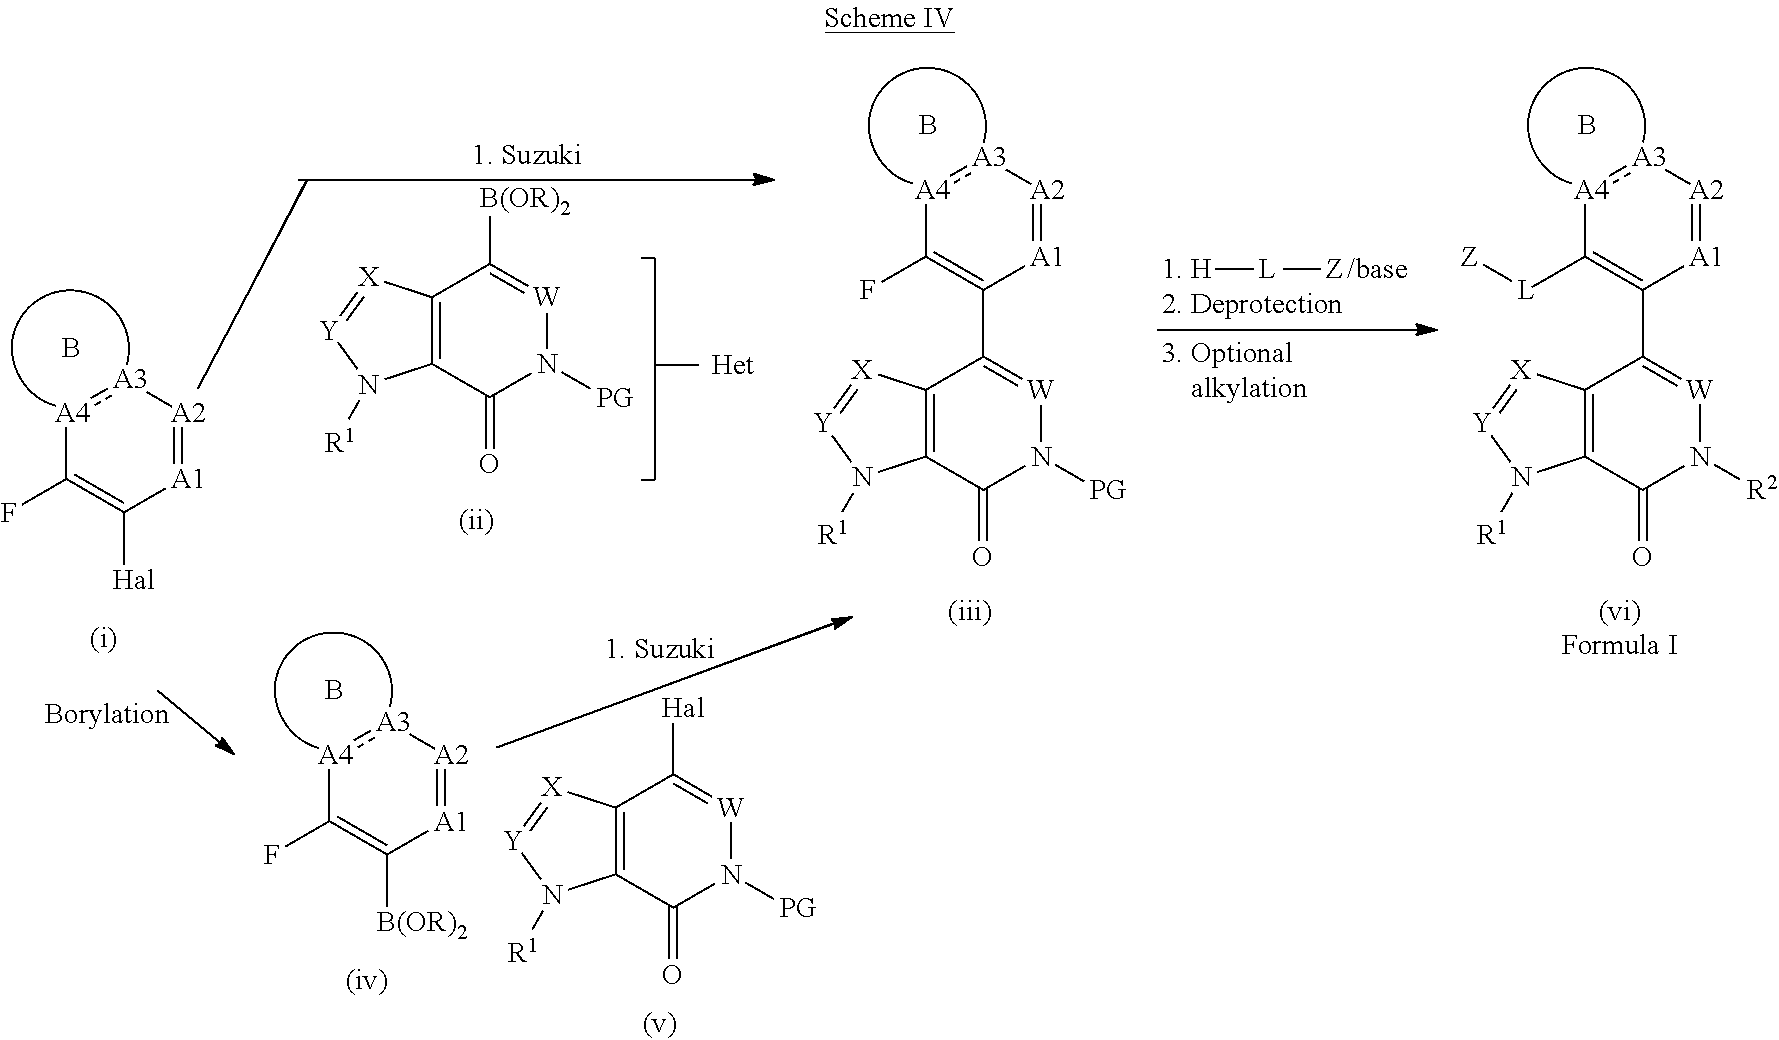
B.[A4]1:[A3][A2]=[A1]C([Hal])=C1F.B.C12=C(C(=O)N([PG])[W]=C1[B(OR)2])N([R1])[Y]=[X]2.[A4]1:[A3][A2]=[A1]C([B(OR)2])=C1F.B.C12=C(C(=O)N([PG])[W]=C1[Hal])N([R1])[Y]=[X]2.[A4]1:[A3][A2]=[A1]C(C2=[W]N([PG])C(=O)C3=C2[X]=[Y]N3[R1])=C1F.B.[A4]1:[A3][A2]=[A1]C(C2=[W]N([R2])C(=O)C3=C2[X]=[Y]N3[R1])=C1[L][Z].[H][L][Z]
